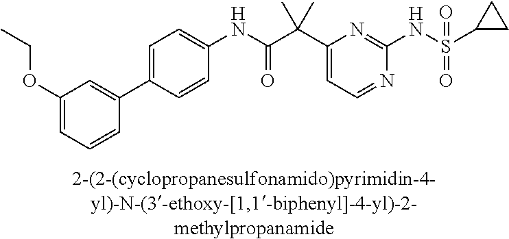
N1=CC=C(C(C(NC2=CC=C(C3=CC(OCC)=CC=C3)C=C2)=O)(C)C)N=C1NS(=O)(=O)C1CC1
